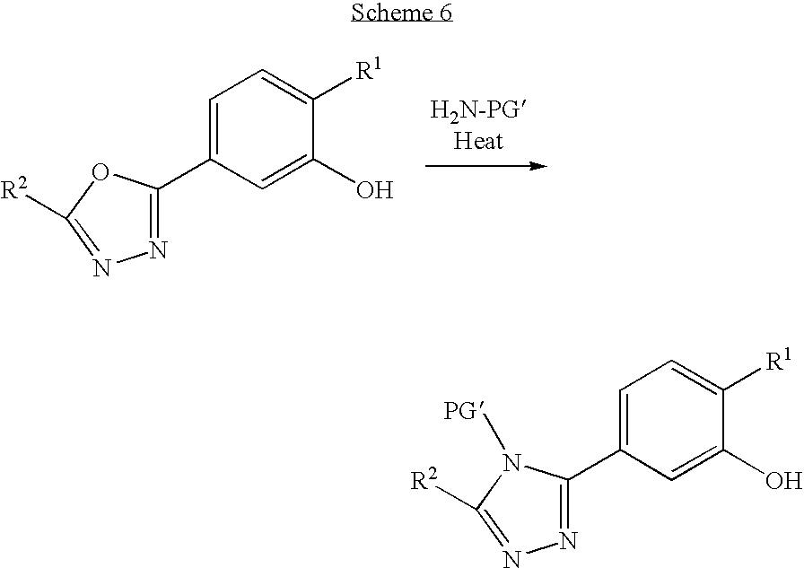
C1=C(C2=NN=C([R2])O2)C=C(O)C([R1])=C1.C1=C(C2=NN=C([R2])N2[PG])C=C(O)C([R1])=C1
